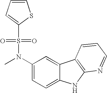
C1(N(C)S(=O)(=O)C2=CC=CS2)=CC=C2C(=C1)C1=C(N2)N=CC=C1
